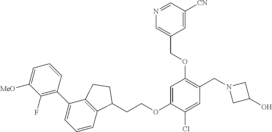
C1(F)=C(C2=CC=CC3=C2CCC3CCOC2=CC(OCC3=CN=CC([CN])=C3)=C(CN3CC(O)C3)C=C2Cl)C=CC=C1[MeO]
